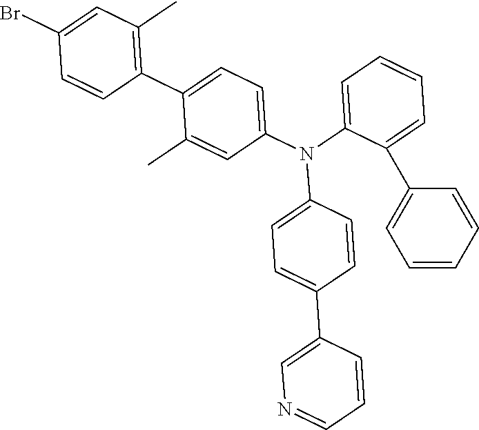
C1(C2=CC=C(N(C3=CC=CC=C3C3=CC=CC=C3)C3=CC=C(C4=CN=CC=C4)C=C3)C=C2C)=C(C)C=C(Br)C=C1
